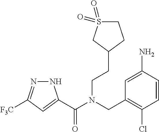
N1N=C([F3C])C=C1C(N(CC1=C(Cl)C=CC(N)=C1)CCC1CCS(=O)(=O)C1)=O
